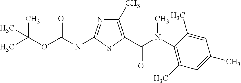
C1(C)=C(C(N(C2=C(C)C=C(C)C=C2C)C)=O)SC(NC(OC(C)(C)C)=O)=N1
